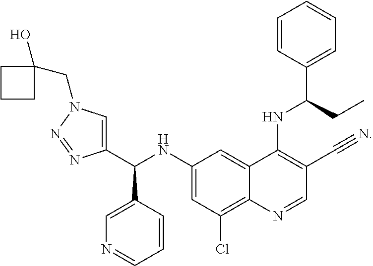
C1(NC(C2=CN(CC3(O)CCC3)N=N2)C2=CN=CC=C2)=CC(Cl)=C2C(=C1)C(NC(C1=CC=CC=C1)CC)=C(C#N)C=N2
